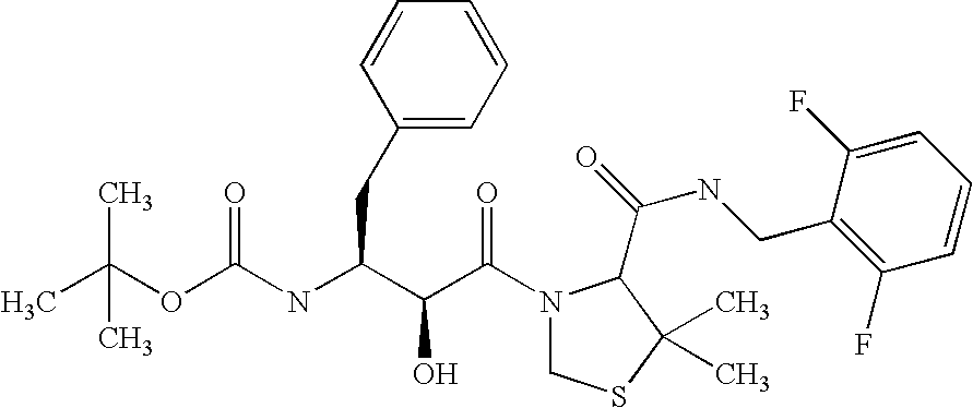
CC(OC(NC(C(C(N1CSC(C)(C)C1C(NCC1=C(F)C=CC=C1F)=O)=O)O)CC1=CC=CC=C1)=O)(C)C
